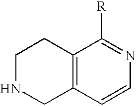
C12=C(C=CN=C1[R])CNCC2
